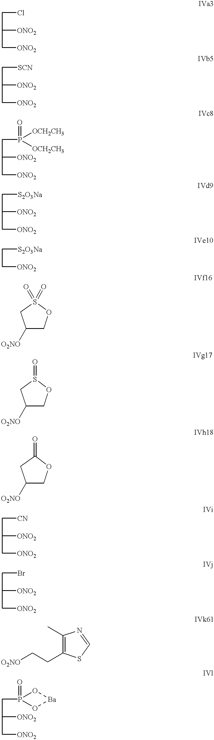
C(C([ONO2])C[ONO2])Cl.C(C([ONO2])C[ONO2])[SCN].C(C([ONO2])C[ONO2])P(=O)([OCH2CH3])[OCH2CH3].C(C([ONO2])C[ONO2])[S2O3Na].C(C[ONO2])[S2O3Na].C1([O2NO])COS(=O)(=O)C1.C1([O2NO])COS(=O)C1.C1([O2NO])COC(=O)C1.C(C([ONO2])C[ONO2])[CN].C(C([ONO2])C[ONO2])Br.C1(C)=C(CC[O2NO])SC=N1.C(C([ONO2])C[ONO2])P1(=O)O[Ba]O1
